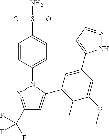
C1(C(F)(F)F)=NN(C2=CC=C(S(N)(=O)=O)C=C2)C(C2=C(C)C(OC)=CC(C3=CC=NN3)=C2)=C1
